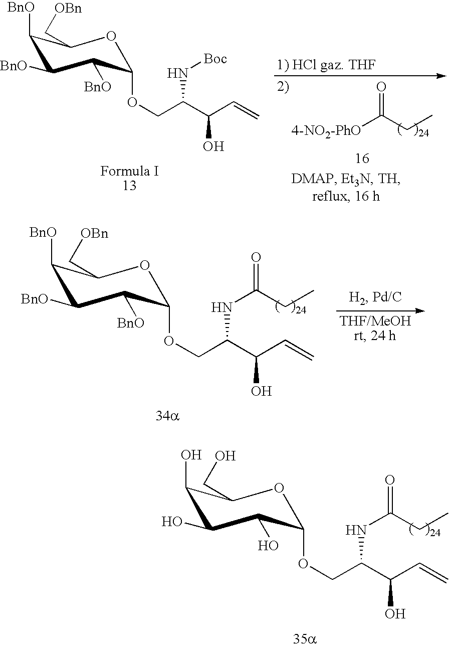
O1C(OCC(C(C=C)O)N[Boc])C([BnO])C([BnO])C([BnO])C1C[OBn].[4-NO2-PhO]C(CC)=O.[(   )24].O1C(OCC(C(C=C)O)NC(=O)CC)C([BnO])C([BnO])C([BnO])C1C[OBn].[(   )24].O1C(OCC(C(C=C)O)NC(=O)CC)C(O)C(O)C(O)C1CO.[(   )24]
